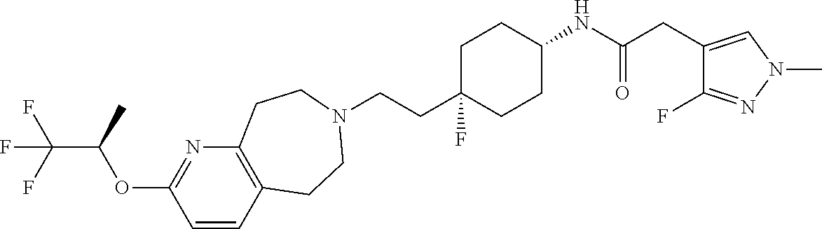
C1=CC2=C(N=C1OC(C(F)(F)F)C)CCN(CCC1(F)CCC(NC(CC3=CN(C)N=C3F)=O)CC1)CC2
